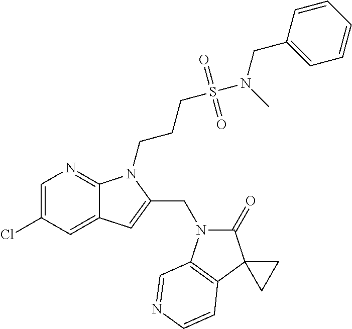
C1=C(Cl)C=C2C(=N1)N(CCCS(N(CC1=CC=CC=C1)C)(=O)=O)C(CN1C(=O)C3(C4=C1C=NC=C4)CC3)=C2
